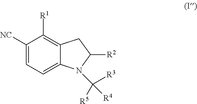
C1([NC])=CC=C2C(=C1[R1])CC([R2])N2C([R4])([R3])[R5]
